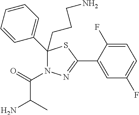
C1=C(F)C(C2=NN(C(=O)C(N)C)C(CCCN)(C3=CC=CC=C3)S2)=CC(F)=C1
